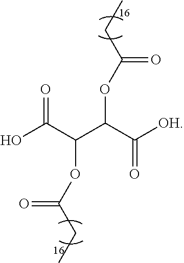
OC(=O)C(C(C([OH])=O)OC(CC)=O)OC(CC)=O
